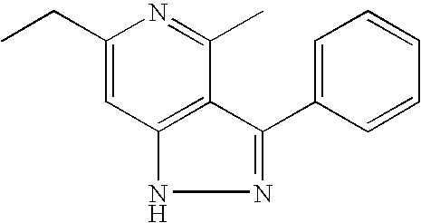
C1=C(C2=NNC3=C2C(C)=NC(CC)=C3)C=CC=C1
